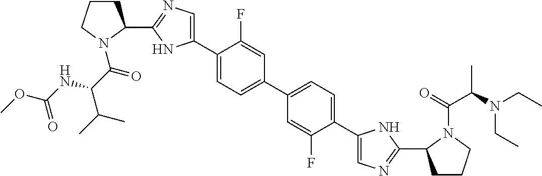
C1(C2CCCN2C(=O)C(NC(OC)=O)C(C)C)=NC=C(C2=CC=C(C3=CC=C(C4=CN=C(C5CCCN5C(C(C)N(CC)CC)=O)N4)C(F)=C3)C=C2F)N1
